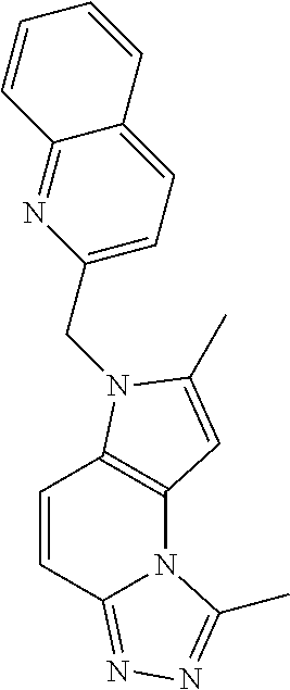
C1=CC2=NN=C(C)N2C2=C1N(CC1=CC=C3C(=N1)C=CC=C3)C(C)=C2
